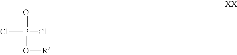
ClP(Cl)(=O)O[R]
